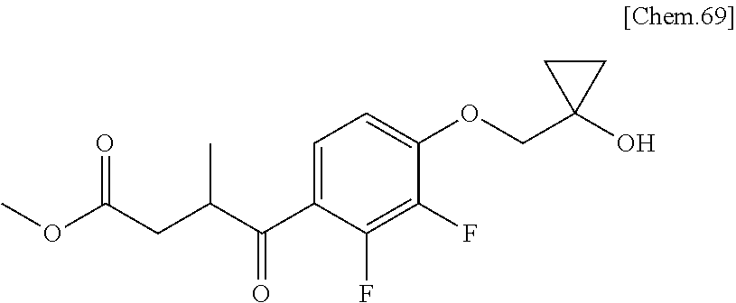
C1(C(C(CC(OC)=O)C)=O)=CC=C(OCC2(O)CC2)C(F)=C1F
